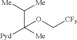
C(C([Me])[Me])([Me])([Pyd])OC[CF3]
